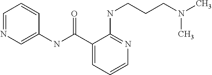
C1=NC=C(NC(C2=CC=CN=C2NCCCN(C)C)=O)C=C1
